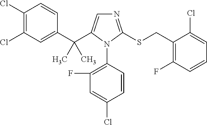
C1(C(C2=CN=C(SCC3=C(F)C=CC=C3Cl)N2C2=C(F)C=C(Cl)C=C2)(C)C)=CC(Cl)=C(Cl)C=C1
